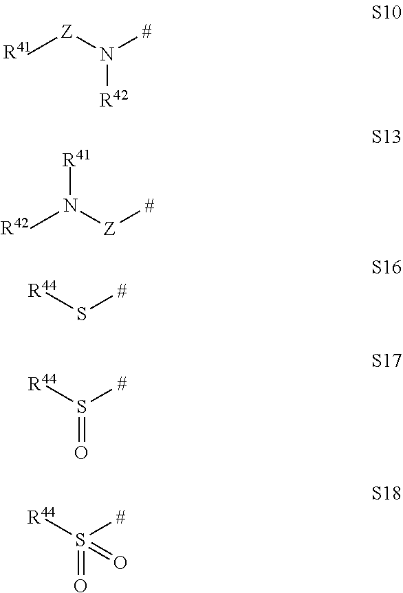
C[Z]N([#])[R42].[R41].CN([Z][#])[R41].[R42].[R44]S[#].[R44]S([#])=O.[R44]S([#])(=O)=O
